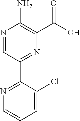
OC(C1=C(N)N=CC(C2=NC=CC=C2Cl)=N1)=O
